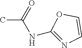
CC(=O)NC1=NC=CO1
